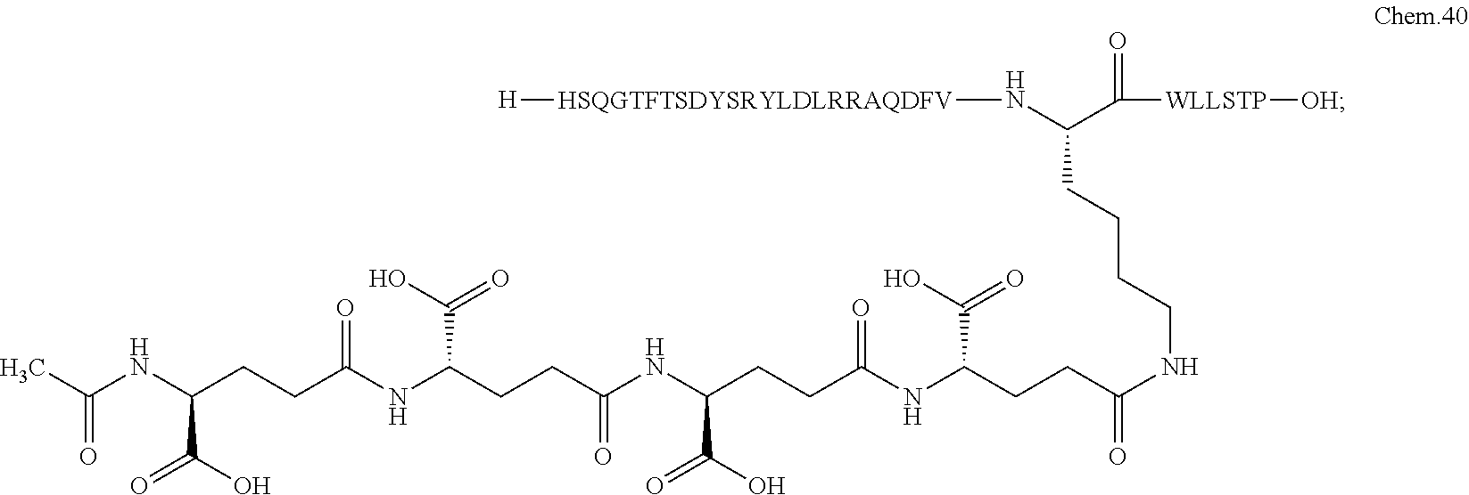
[H][HSQGTFTSDYSRYLDLRRAQDFV]NC(C([WLLSTP][OH])=O)CCCCNC(CCC(NC(CCC(NC(CCC(NC(CCC(NC(C)=O)C(O)=O)=O)C(O)=O)=O)C(O)=O)=O)C(O)=O)=O
